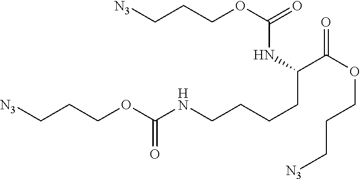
O=C(OCCC[N3])C(CCCCNC(OCCC[N3])=O)NC(OCCC[N3])=O
